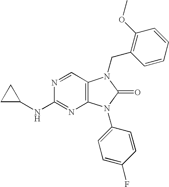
N1=CC2=C(N=C1NC1CC1)N(C1=CC=C(F)C=C1)C(=O)N2CC1=C(OC)C=CC=C1
